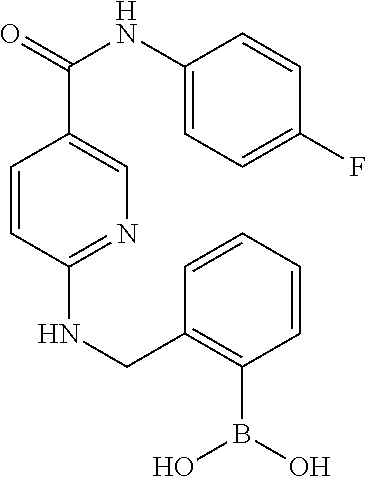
C1=CC(NCC2=C(B(O)O)C=CC=C2)=NC=C1C(=O)NC1=CC=C(F)C=C1
